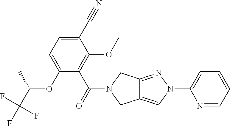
C1(C#N)=CC=C(OC(C)C(F)(F)F)C(C(N2CC3=CN(C4=CC=CC=N4)N=C3C2)=O)=C1OC
